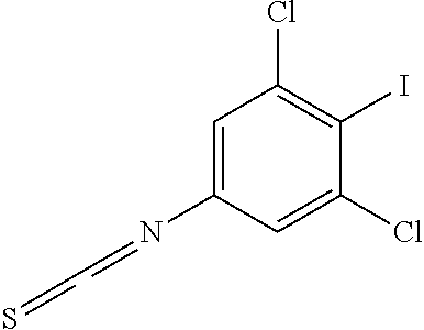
C1=C(N=CC=S)C=C(Cl)C(I)=C1Cl
